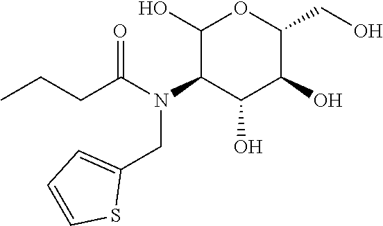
C1(O)C(N(C(CCC)=O)CC2=CC=CS2)C(O)C(O)C(CO)O1
